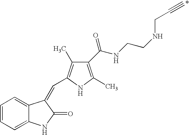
C1=CC=C2C(=C1)C(=CC1=C(C)C(C(NCCNCC#C)=O)=C(C)N1)C(=O)N2
